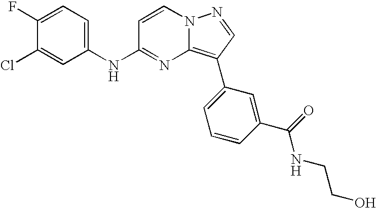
C1(F)=CC=C(NC2=NC3=C(C4=CC=CC(C(=O)NCCO)=C4)C=NN3C=C2)C=C1Cl
